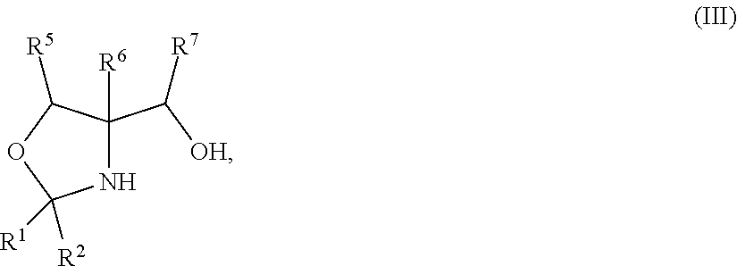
N1C(C([OH])[R7])([R6])C([R5])OC1([R2])[R1]
